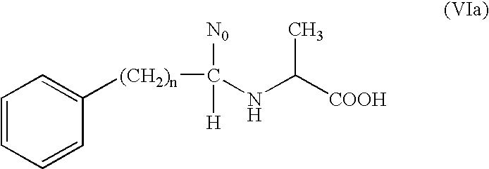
C1=CC=CC([(CH2)n]C(NC(C)[COOH])([N0])[H])=C1
